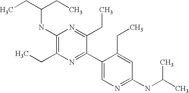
CCC(CC)NC1=C(CC)N=C(C2=CN=C(NC(C)C)C=C2CC)C(CC)=N1
